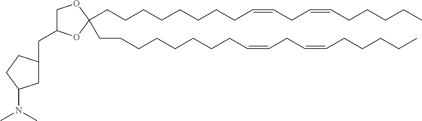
C(CCCCCCCC=CCC=CCCCCC)C1(CCCCCCCCC=CCC=CCCCCC)OC(CC2CC(N(C)C)CC2)CO1
